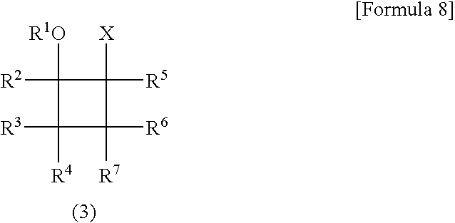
[R1O]C1([R2])C([X])([R5])C([R6])([R7])C1([R3])[R4]
